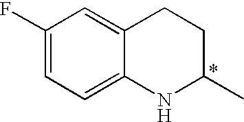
C1(F)=CC=C2C(=C1)CCC(C)N2
